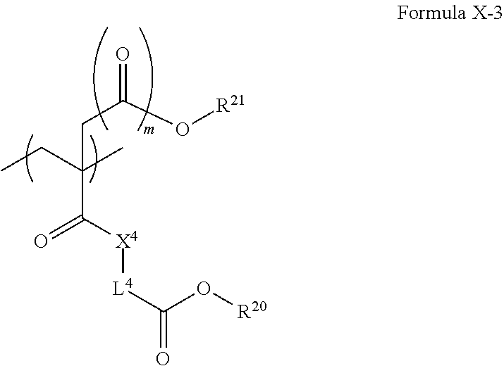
CCC(C)(CC(O[R21])=O)C([X4][L4]C(O[R20])=O)=O
